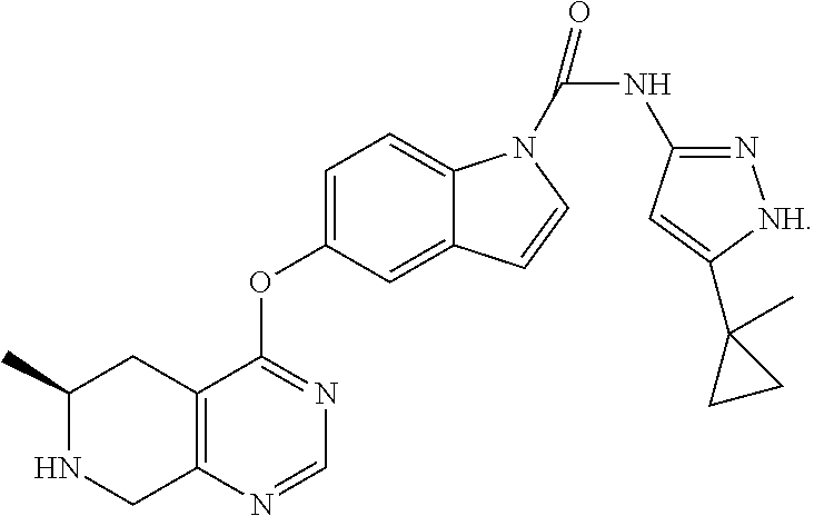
C1=C(OC2=NC=NC3=C2CC(C)NC3)C=C2C(=C1)N(C(=O)NC1=N[NH]C(C3(C)CC3)=C1)C=C2
